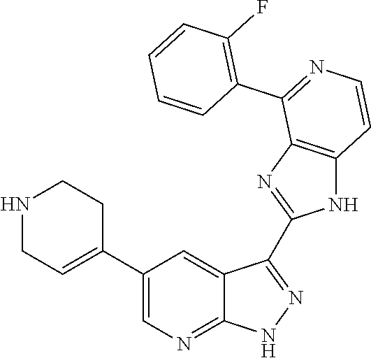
N1CC=C(C2=CN=C3C(=C2)C(C2=NC4=C(N2)C=CN=C4C2=C(F)C=CC=C2)=N[N H]3)CC1
